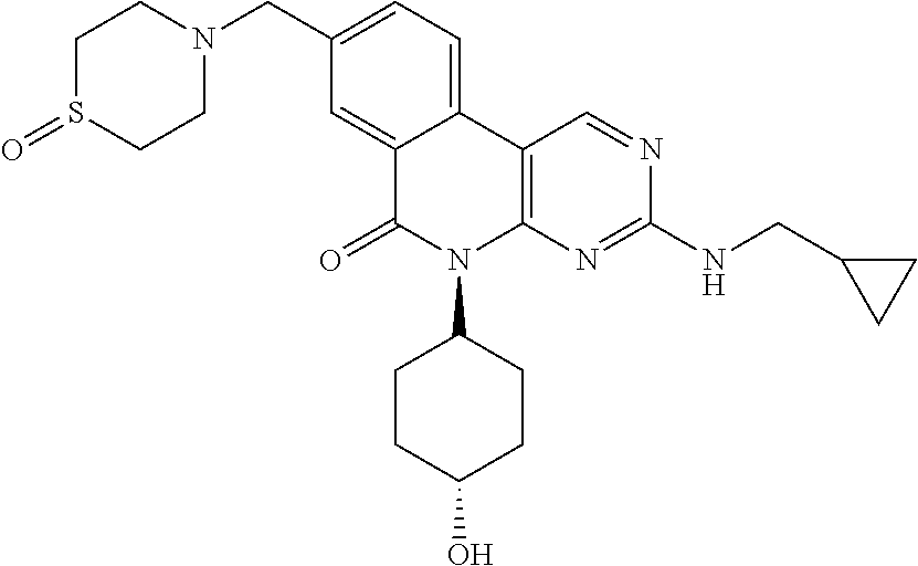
C1(CN2CCS(=O)CC2)=CC=C2C(=C1)C(=O)N(C1CCC(O)CC1)C1=C2C=NC(NCC2CC2)=N1
